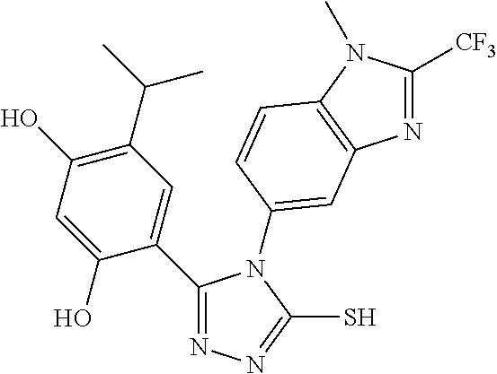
N1=C(C2=CC(C(C)C)=C(O)C=C2O)N(C2=CC3=C(N(C)C([CF3])=N3)C=C2)C(S)=N1
